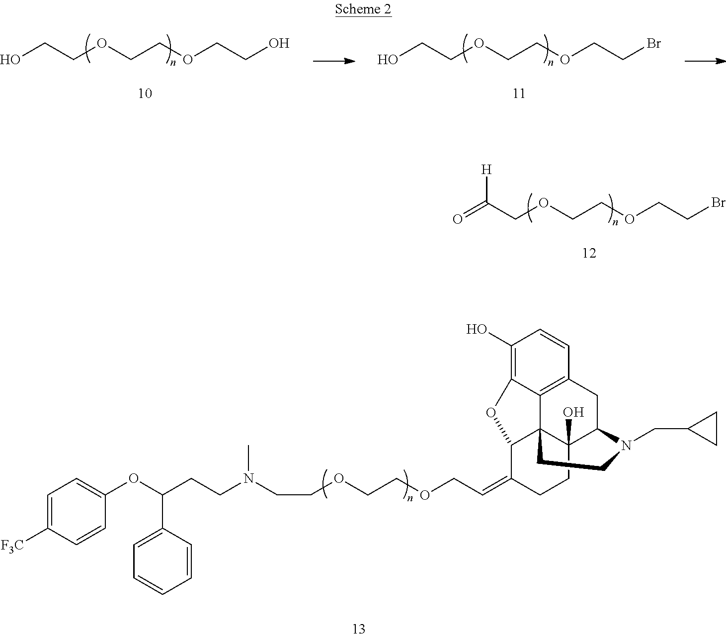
O=C(COCCOCCBr)[H].C1=C([F3C])C=CC(OC(CCN(CCOCCOCC=C2CCC3(O)C45C2OC2=C(O)C=CC(=C42)CC3N(CC2CC2)CC5)C)C2=CC=CC=C2)=C1.OCCOCCOCCO.OCCOCCOCCBr
